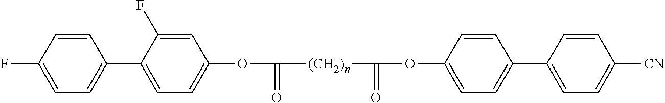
C1=CC(F)=CC=C1C1=CC=C(OC([(CH2)n]C(=O)OC2=CC=C(C3=CC=C([CN])C=C3)C=C2)=O)C=C1F
